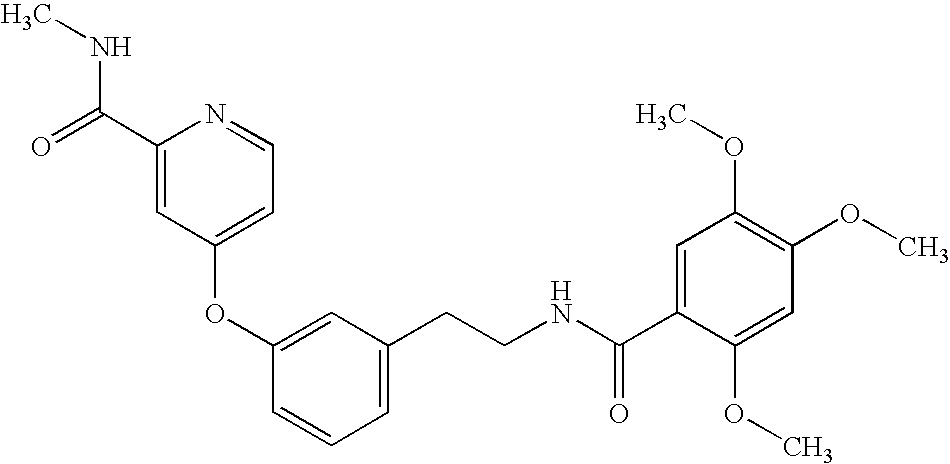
C1(OC2=CC(CCNC(=O)C3=CC(OC)=C(OC)C=C3OC)=CC=C2)=CC=NC(C(NC)=O)=C1
